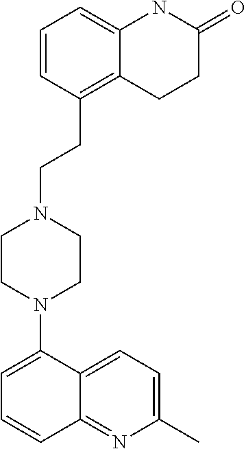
C1=CC(CCN2CCN(C3=CC=CC4=NC(C)=CC=C34)CC2)=C2C(=C1)NC(=O)CC2
